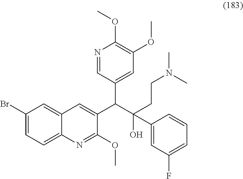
C1(Br)=CC=C2C(=C1)C=C(C(C1=CC(OC)=C(OC)N=C1)C(C1=CC(F)=CC=C1)(O)CCN(C)C)C(OC)=N2
